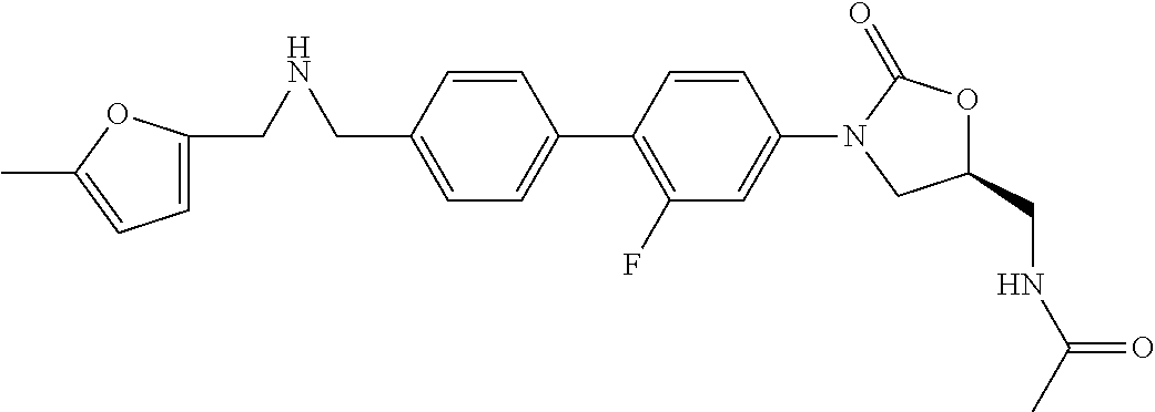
C1(CNCC2=CC=C(C)O2)=CC=C(C2=C(F)C=C(N3C(=O)OC(CNC(C)=O)C3)C=C2)C=C1
